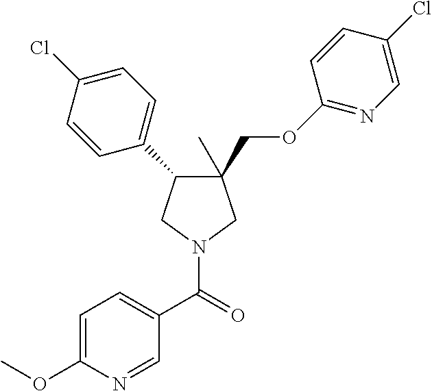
C1(C)(COC2=NC=C(Cl)C=C2)C(C2=CC=C(Cl)C=C2)CN(C(=O)C2=CC=C(OC)N=C2)C1
